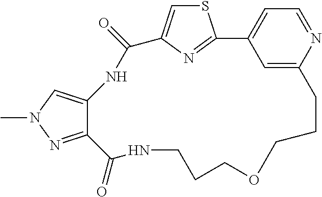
S1C=C2N=C1C1=CC=NC(=C1)CCCOCCCNC(=O)C1=NN(C)C=C1NC2=O
